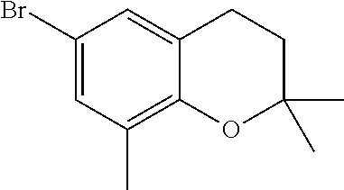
C1(Br)=CC(C)=C2C(=C1)CCC(C)(C)O2
